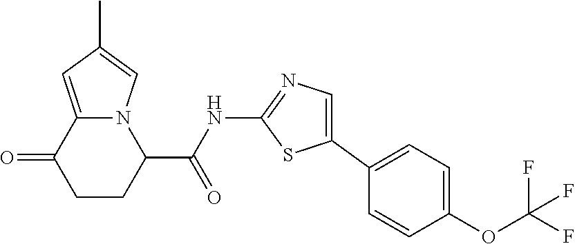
C1CC(C(NC2=NC=C(C3=CC=C(OC(F)(F)F)C=C3)S2)=O)N2C(=CC(C)=C2)C1=O
